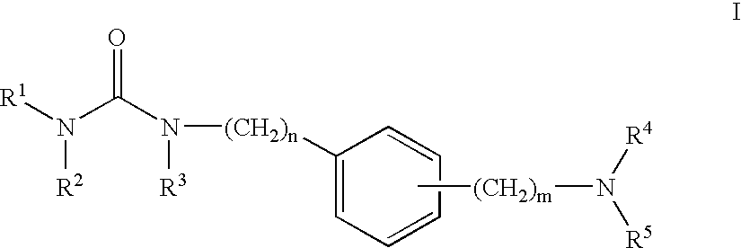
N(C(N([(CH2)n]C1=CC=CC=C1)[R3])=O)([R1])[R2].C[(CH2)m]N([R5])[R4]
